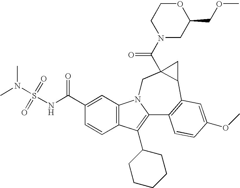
C1(C(NS(N(C)C)(=O)=O)=O)=CC2=C(C=C1)C(C1CCCCC1)=C1N2CC2(C(N3CC(COC)OCC3)=O)C(C3=C1C=CC(OC)=C3)C2
